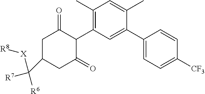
C1(C2=CC(C3C(=O)CC(C([R6])([R7])[X][R8])CC3=O)=C(C)C=C2C)=CC=C([CF3])C=C1
